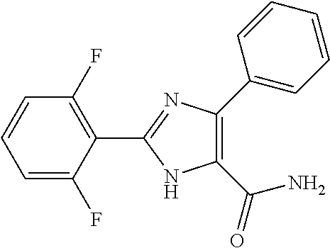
C1=C(F)C(C2=NC(C3=CC=CC=C3)=C(C(N)=O)N2)=C(F)C=C1
